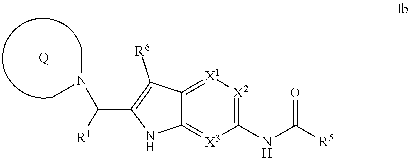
C12=[X1][X2]=C(NC([R5])=O)[X3]=C1NC(C(N(C)C)[R1])=C2[R6].[Q]
